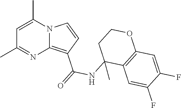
C1(C)=NC2=C(C(=O)NC3(C)C4=C(OCC3)C=C(F)C(F)=C4)C=CN2C(C)=C1
